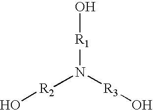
O[R1]N([R2]O)[R3]O
